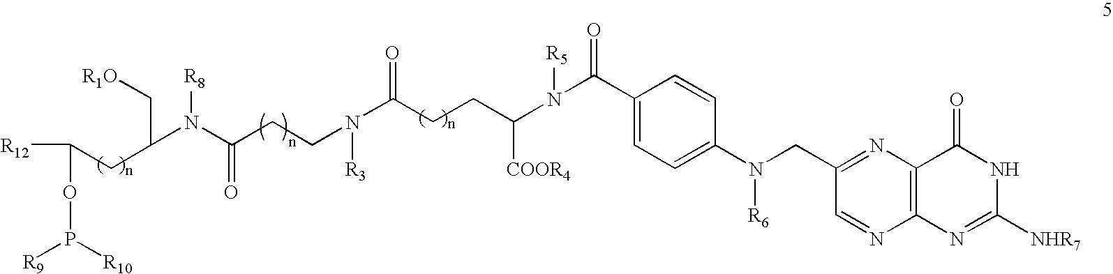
C(CN(C(CCC([COOR4])N(C(C1=CC=C(N(CC2=NC3=C(N=C2)N=C([NHR7])NC3=O)[R6])C=C1)=O)[R5])=O)[R3])C(N(C(CC(OP([R9])[R10])[R12])C[R1O])[R8])=O
